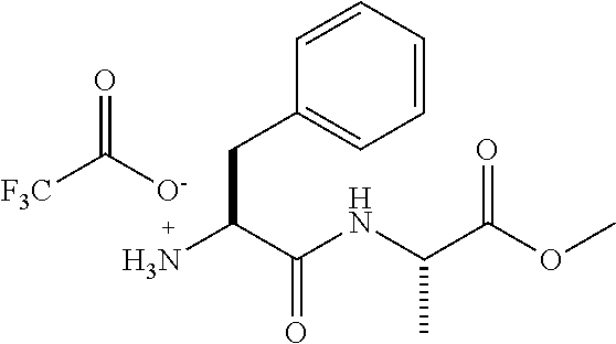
NC(C(NC(C(OC)=O)C)=O)CC1=CC=CC=C1.[F3C]C([O-])=O
